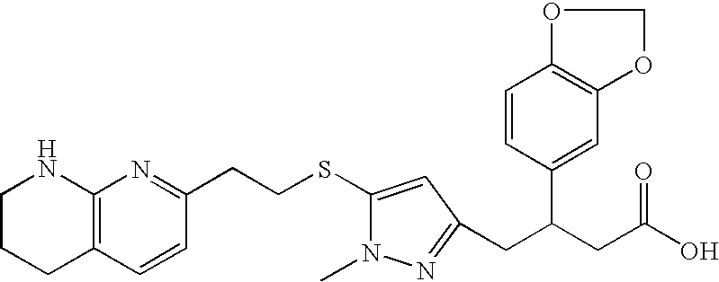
C1CCC2=C(N1)N=C(CCSC1=CC(CC(CC(O)=O)C3=CC4=C(OCO4)C=C3)=NN1C)C=C2
